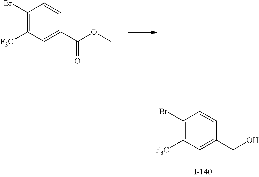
C1(Br)=C([F3C])C=C(C(OC)=O)C=C1.C1(Br)=C([F3C])C=C(CO)C=C1
